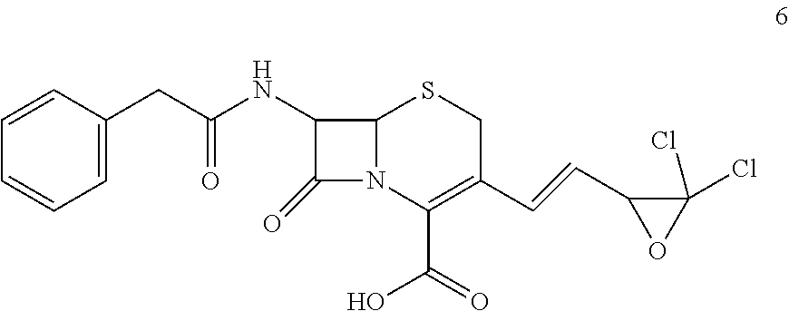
C1=CC=CC=C1CC(NC1C2SCC(C=CC3C(Cl)(Cl)O3)=C(C(=O)O)N2C1=O)=O
